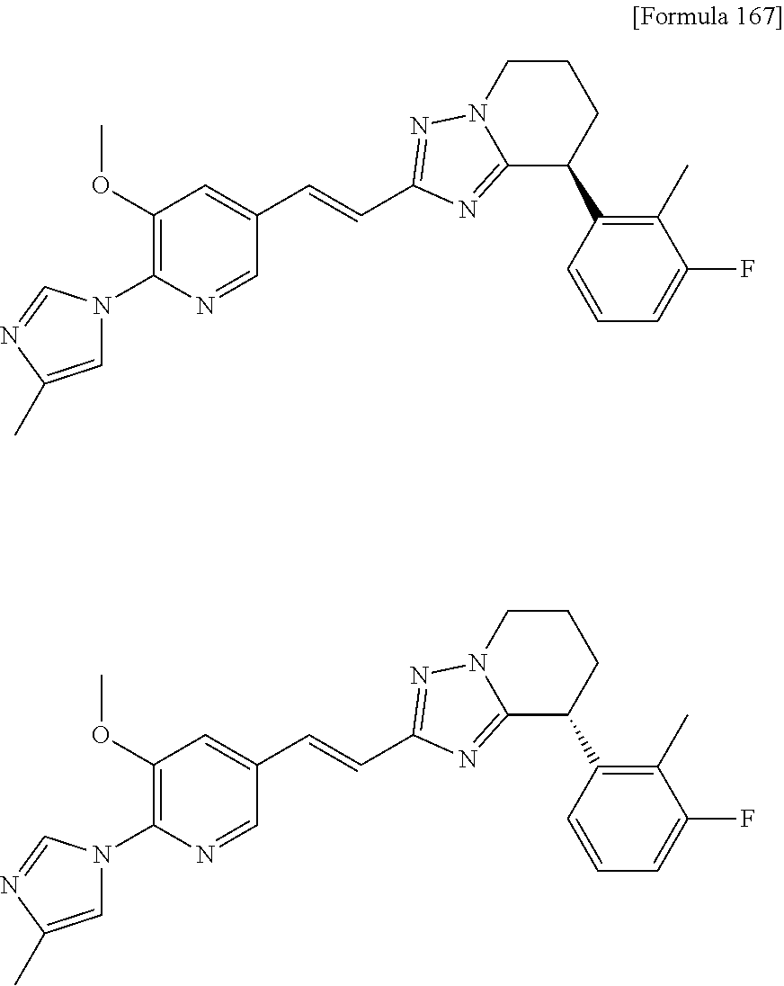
C1CN2C(=NC(C=CC3=CC(OC)=C(N4C=C(C)N=C4)N=C3)=N2)C(C2=C(C)C(F)=CC=C2)C1.C1CN2C(=NC(C=CC3=CC(OC)=C(N4C=C(C)N=C4)N=C3)=N2)C(C2=C(C)C(F)=CC=C2)C1
